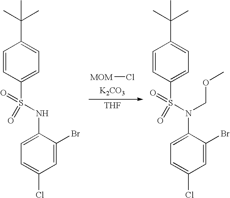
[MOM]Cl.[K2CO3].C1=CC(S(NC2=CC=C(Cl)C=C2Br)(=O)=O)=CC=C1C(C)(C)C.[THF].C1=CC(S(N(C2=CC=C(Cl)C=C2Br)COC)(=O)=O)=CC=C1C(C)(C)C
